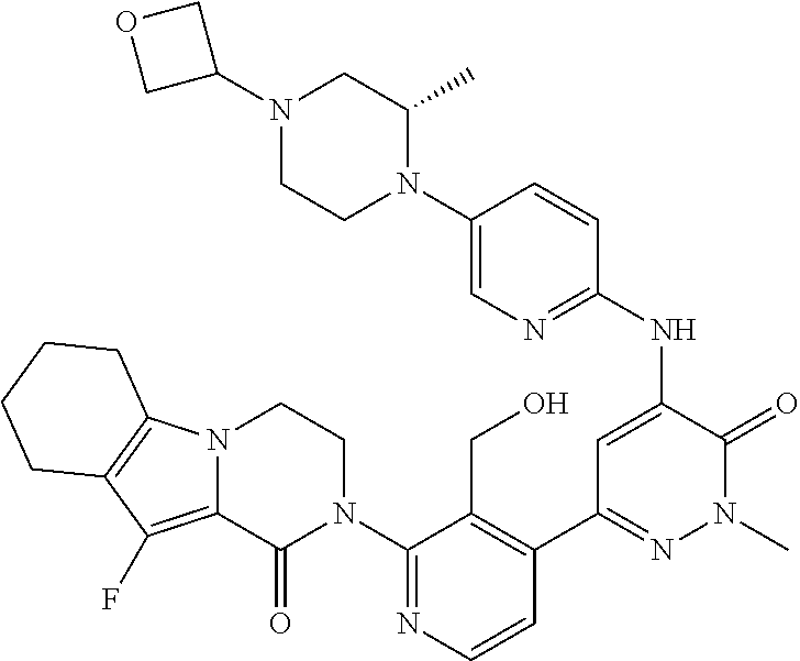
N12C(=C(F)C3=C1CCCC3)C(=O)N(C1=NC=CC(C3=NN(C)C(=O)C(NC4=NC=C(N5C(C)CN(C6COC6)CC5)C=C4)=C3)=C1CO)CC2
